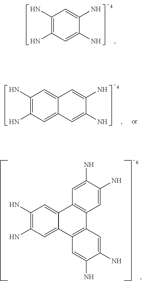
C1(N)=C(N)C=C(N)C(N)=C1.C12=CC(N)=C(N)C=C1C1=C(C3=C2C=C(N)C(N)=C3)C=C(N)C(N)=C1.C12=CC(N)=C(N)C=C1C=C(N)C(N)=C2
